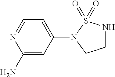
C1=C(N2CCNS2(=O)=O)C=C(N)N=C1
